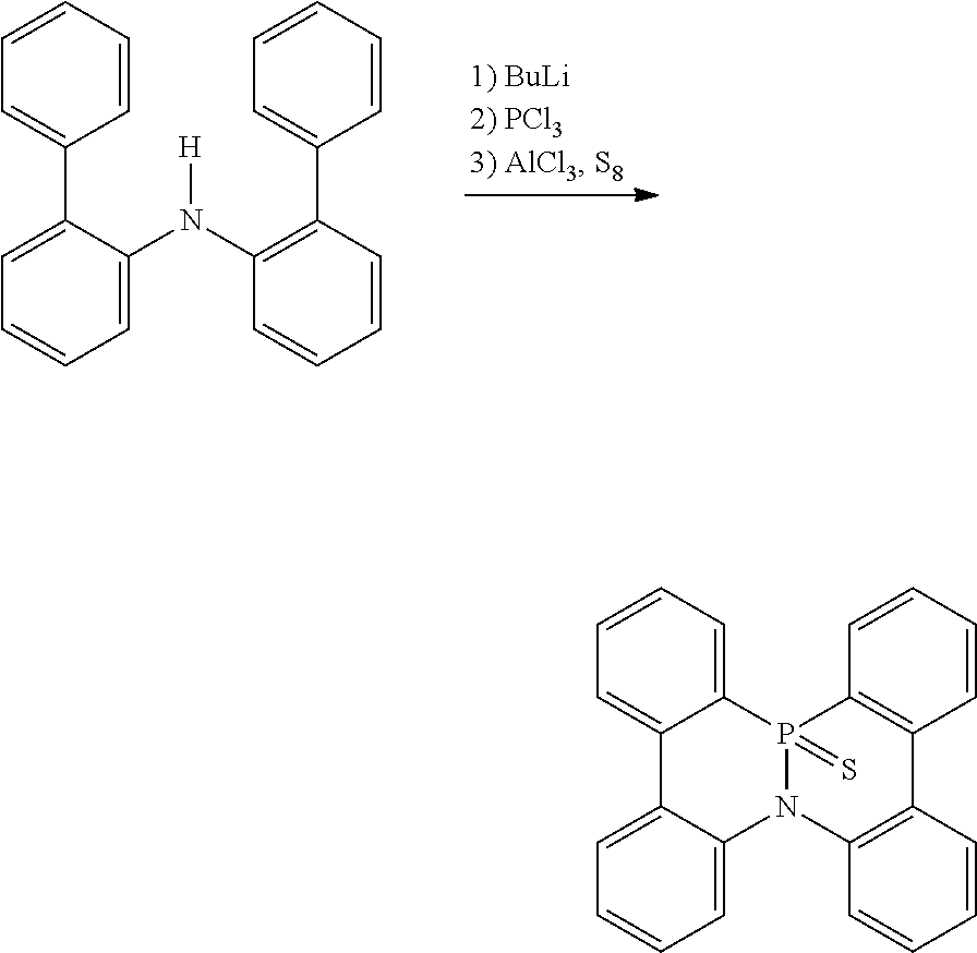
C1=C(C2=CC=CC=C2)C(N(C2=C(C3=CC=CC=C3)C=CC=C2)[H])=CC=C1.C1=C2C(=CC=C1)N1C3=C(C=CC=C3)C3=C(P1(=S)C1=CC=CC=C21)C=CC=C3
